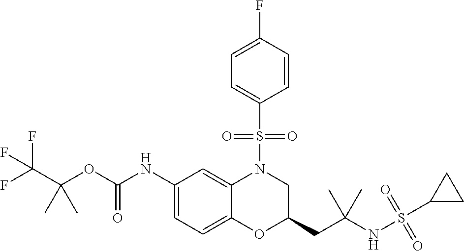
C1(NC(OC(C(F)(F)F)(C)C)=O)=CC=C2C(=C1)N(S(C1=CC=C(F)C=C1)(=O)=O)CC(CC(NS(=O)(=O)C1CC1)(C)C)O2
